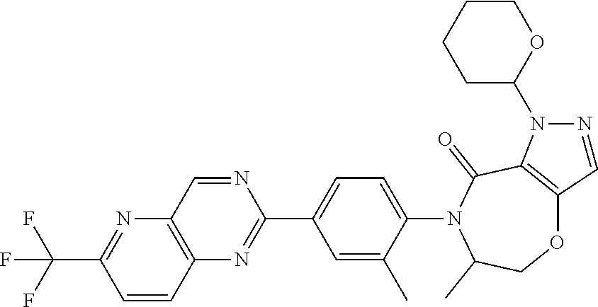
C12=C(N=C(C3=CC=C(N4C(C)COC5=C(C4=O)N(C4OCCCC4)N=C5)C(C)=C3)N=C1)C=CC(C(F)(F)F)=N2
